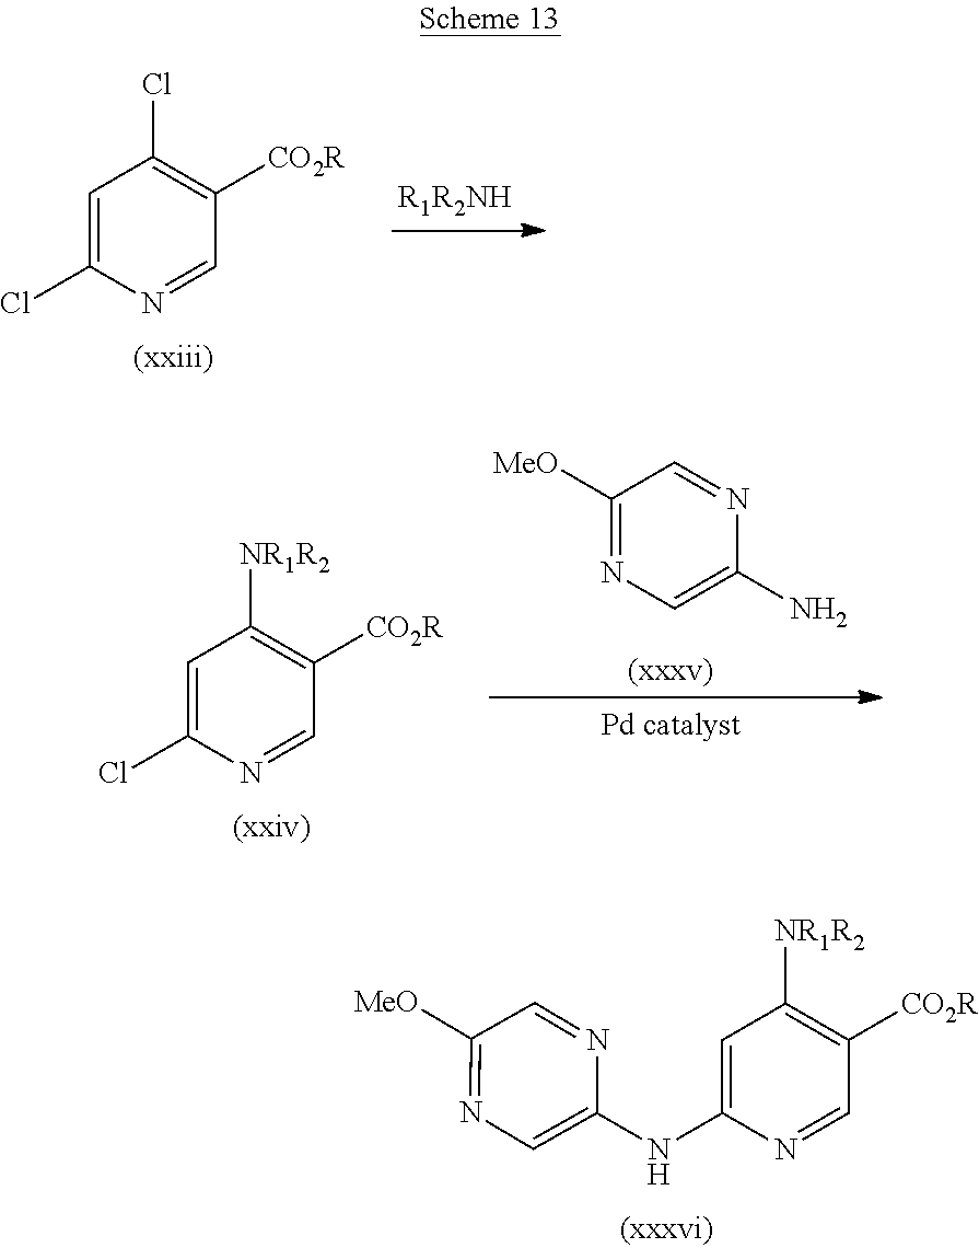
C1=C(Cl)N=CC([CO2R])=C1Cl.[R1R2NH].C1=C(Cl)N=CC([CO2R])=C1[NR1R2].C1([MeO])=NC=C(N)N=C1.C1=C(NC2=CN=C([MeO])C=N2)N=CC([CO2R])=C1[NR1R2]
